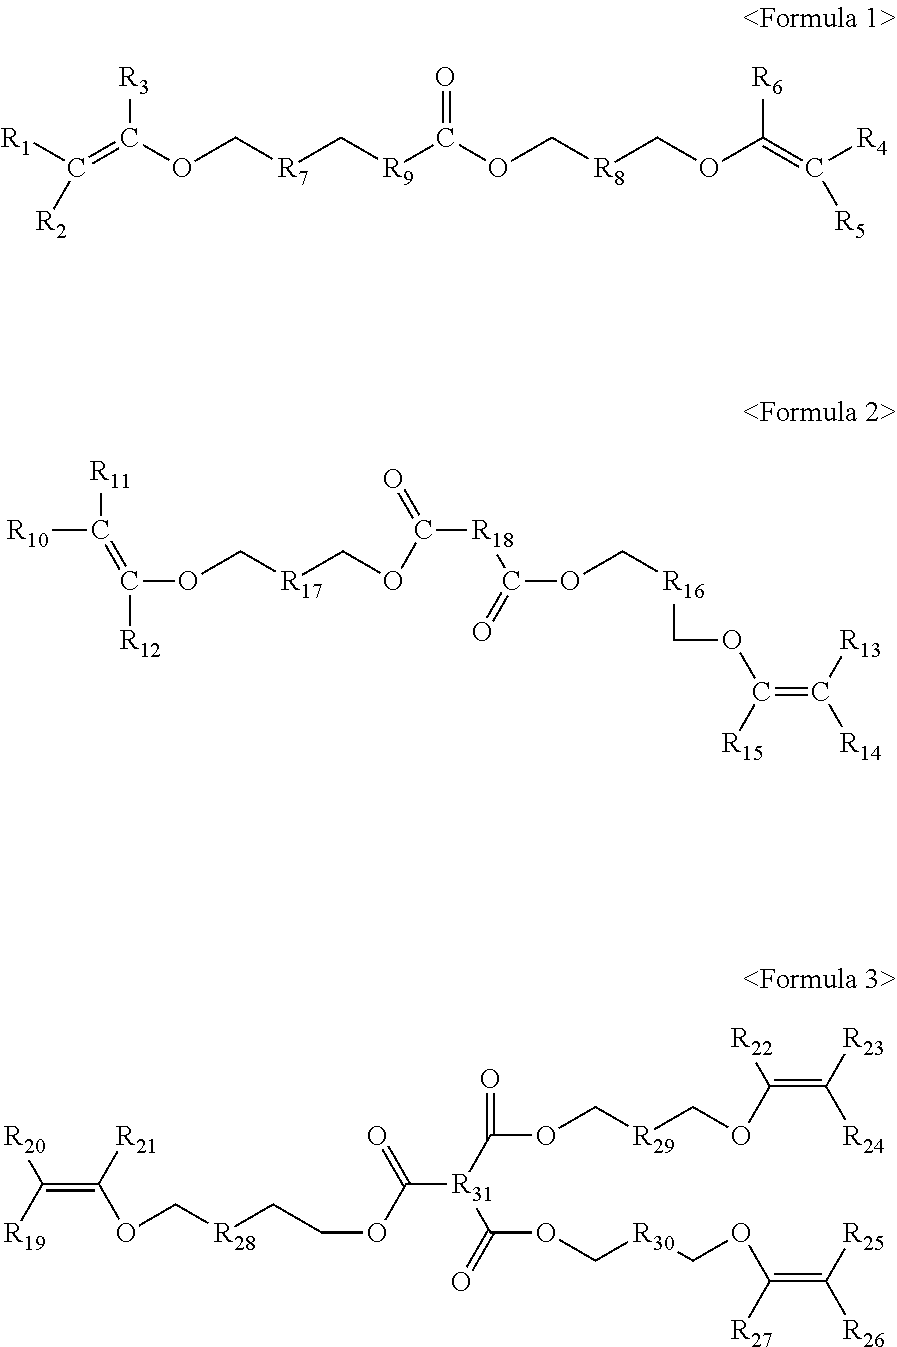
[R4]C(=C(OC[R8]COC([R9]C[R7]COC(=C([R1])[R2])[R3])=O)[R6])[R5].[R10]C([R11])=C([R12])OC[R17]COC(=O)[R18]C(=O)OC[R16]COC([R15])=C([R14])[R13].C(=C(OC[R28]CCOC([R31](C(OC[R29]COC(=C([R23])[R24])[R22])=O)C(=O)OC[R30]COC(=C([R25])[R26])[R27])=O)[R21])([R20])[R19]
